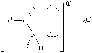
C1N=C([R1])N([R7])([H])C1
